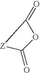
[Z]1C(=O)OC1=O
